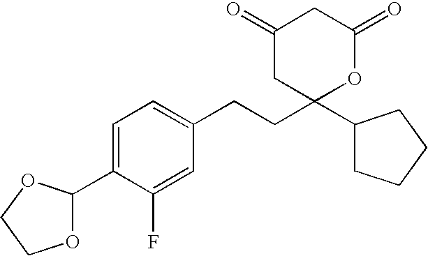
C1(C2OCCO2)=CC=C(CCC2(C3CCCC3)OC(=O)CC(=O)C2)C=C1F
